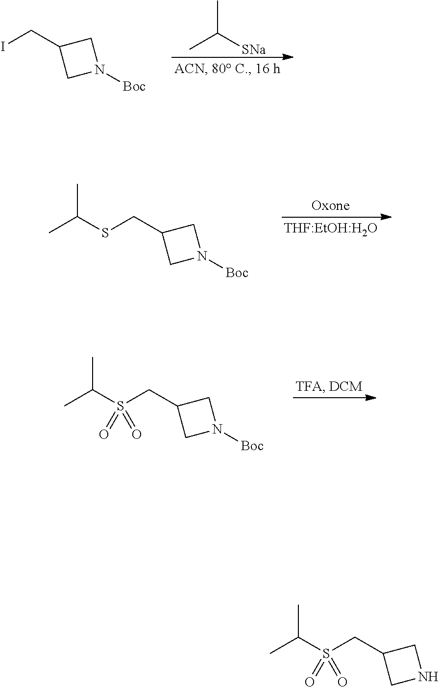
ICC1CN([Boc])C1.CC(C)[SNa].S(CC1CN([Boc])C1)C(C)C.S(CC1CN([Boc])C1)(C(C)C)(=O)=O.S(CC1CNC1)(C(C)C)(=O)=O
